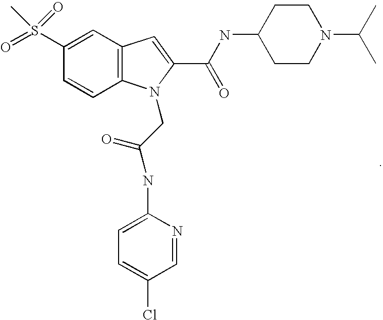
C1(S(=O)(=O)C)=CC2=C(C=C1)N(CC(NC1=CC=C(Cl)C=N1)=O)C(C(NC1CCN(C(C)C)CC1)=O)=C2
